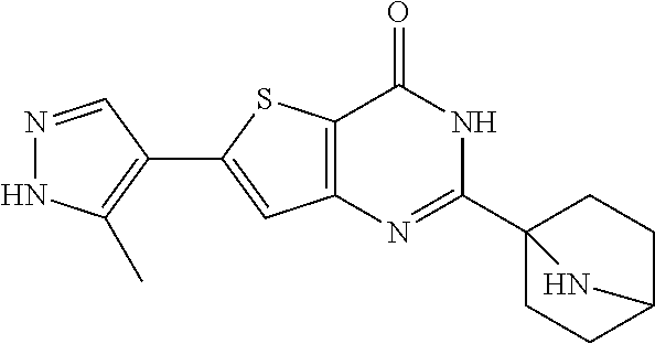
N1=CC(C2=CC3=C(S2)C(=O)NC(C24CCC(CC2)N4)=N3)=C(C)N1
